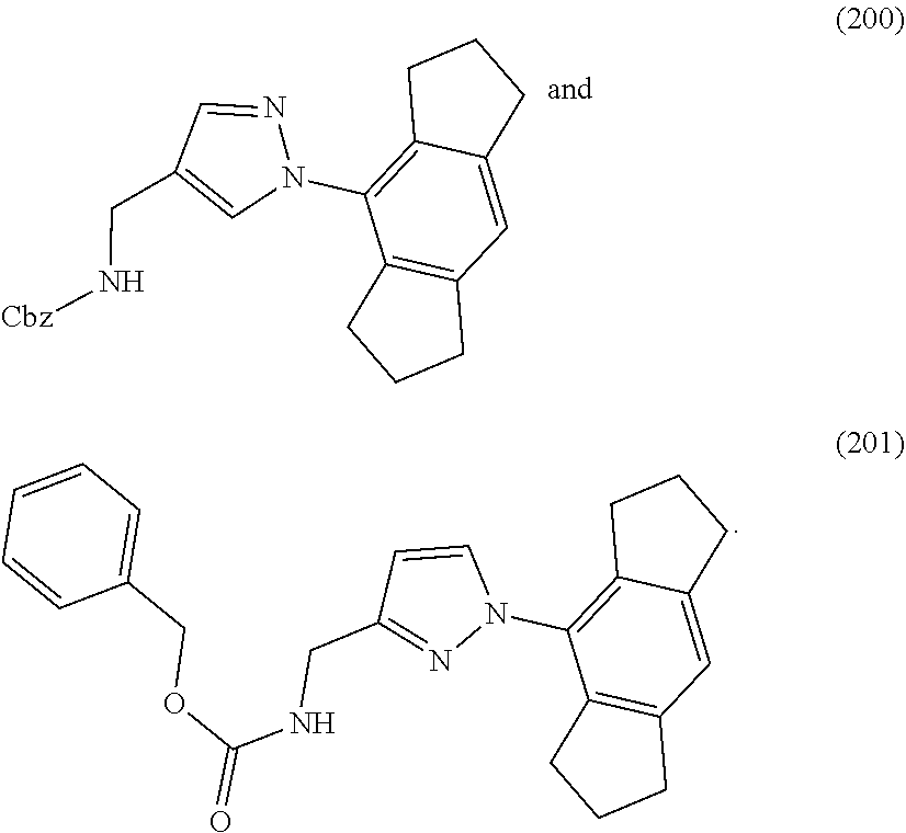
C12=C(N3N=CC(CN[Cbz])=C3)C3=C(C=C1CCC2)CCC3.C12=C(N3C=CC(CNC(OCC4=CC=CC=C4)=O)=N3)C3=C(C=C1CCC2)CCC3
